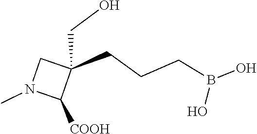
C(O)C1(CCCB(O)O)C([COOH])N(C)C1
